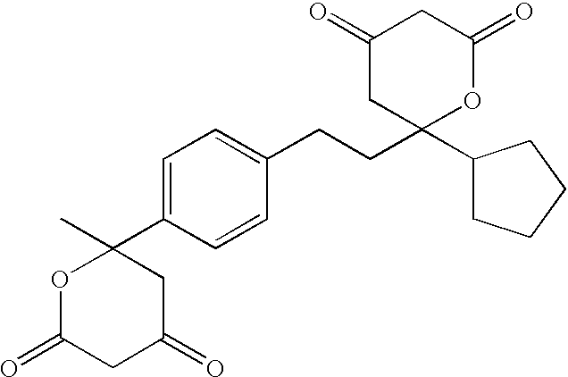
C1(C2(C)OC(=O)CC(=O)C2)=CC=C(CCC2(C3CCCC3)OC(=O)CC(=O)C2)C=C1
